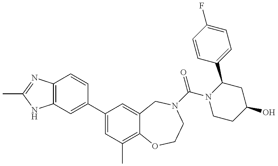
C12=C(C=C(C3=CC(C)=C4C(=C3)CN(C(=O)N3CCC(O)CC3C3=CC=C(F)C=C3)CCO4)C=C1)NC(C)=N2
